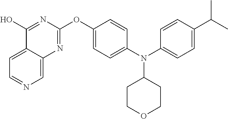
C1=C2C(=CN=C1)N=C(OC1=CC=C(N(C3=CC=C(C(C)C)C=C3)C3CCOCC3)C=C1)N=C2O
